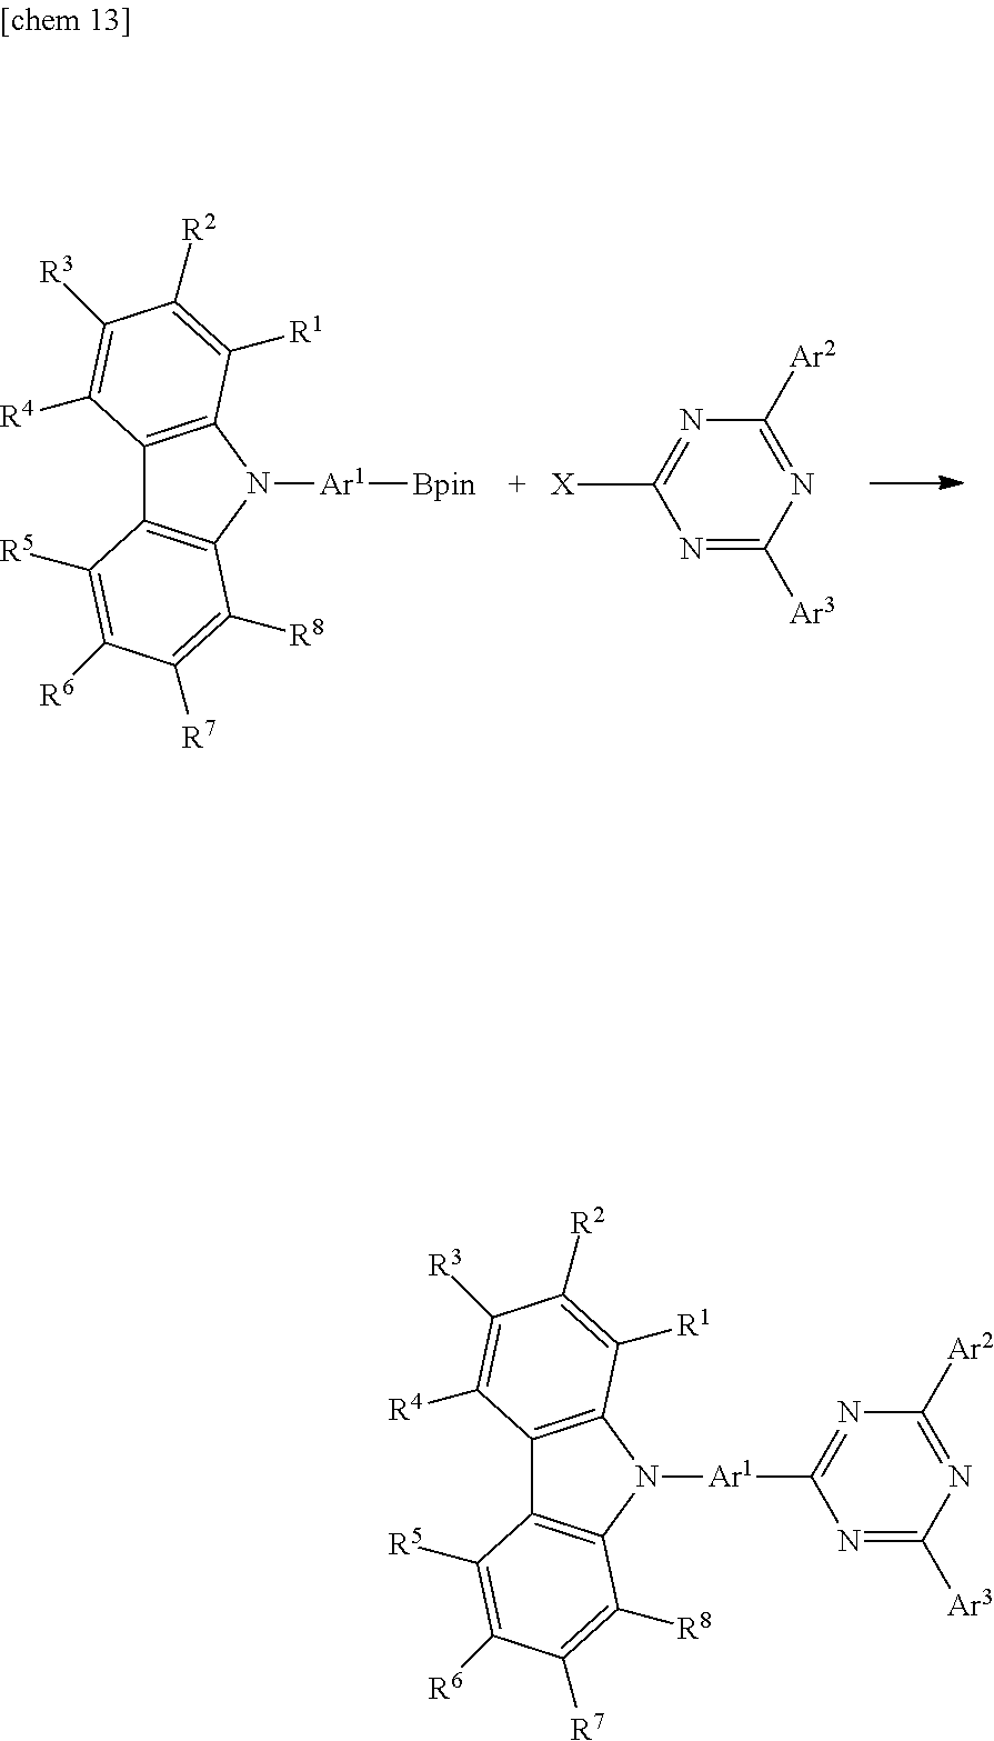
C12=C(N([Ar1][Bpin])C3=C1C([R5])=C([R6])C([R7])=C3[R8])C([R1])=C([R2])C([R3])=C2[R4].[X]C1=NC([Ar2])=NC([Ar3])=N1.C12=C(N([Ar1]C3=NC([Ar2])=NC([Ar3])=N3)C3=C1C([R5])=C([R6])C([R7])=C3[R8])C([R1])=C([R2])C([R3])=C2[R4]
